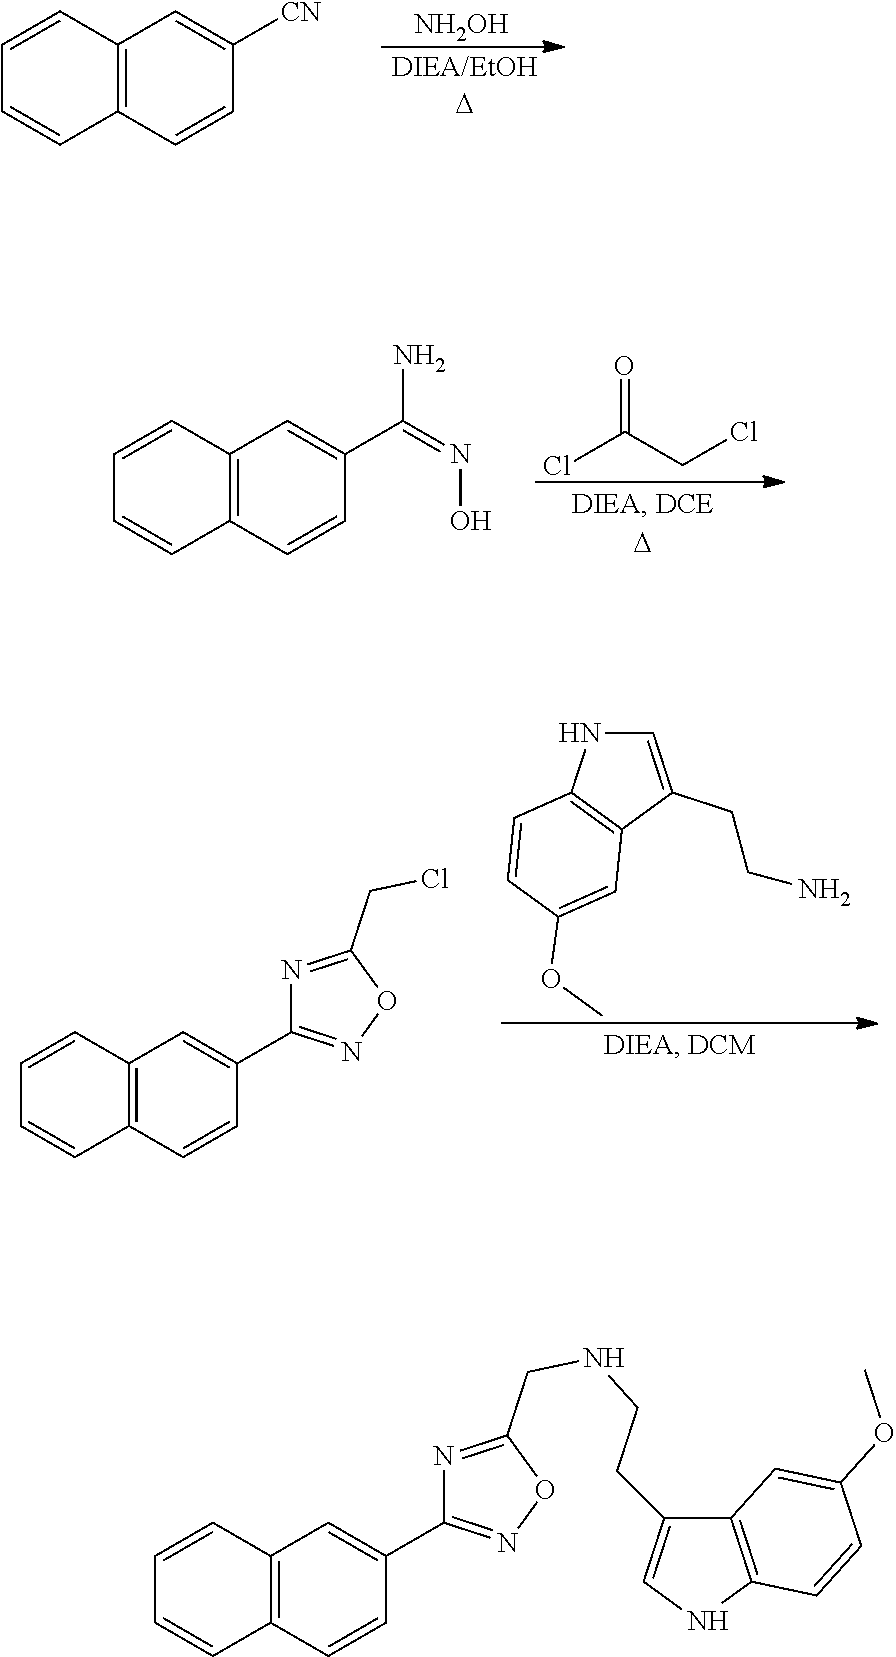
[NH2OH].[D].C12=C(C=CC([CN])=C1)C=CC=C2.O=C(CCl)Cl.[D].C12=C(C=CC(C(=NO)N)=C1)C=CC=C2.C1=C(CCN)C2=C(N1)C=CC(OC)=C2.C12=C(C=CC(C3=NOC(CCl)=N3)=C1)C=CC=C2.C12=C(C=CC(C3=NOC(CNCCC4=CNC5=C4C=C(OC)C=C5)=N3)=C1)C=CC=C2
